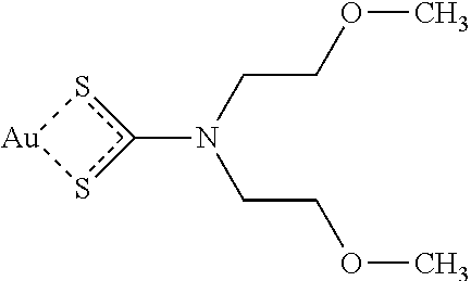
C(CN(CCOC)c1s[Au]s1)OC
